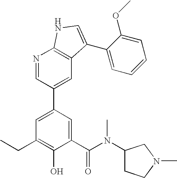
C1(C(N(C2CCN(C)C2)C)=O)=CC(C2=CC3=C(N=C2)NC=C3C2=CC=CC=C2OC)=CC(CC)=C1O
